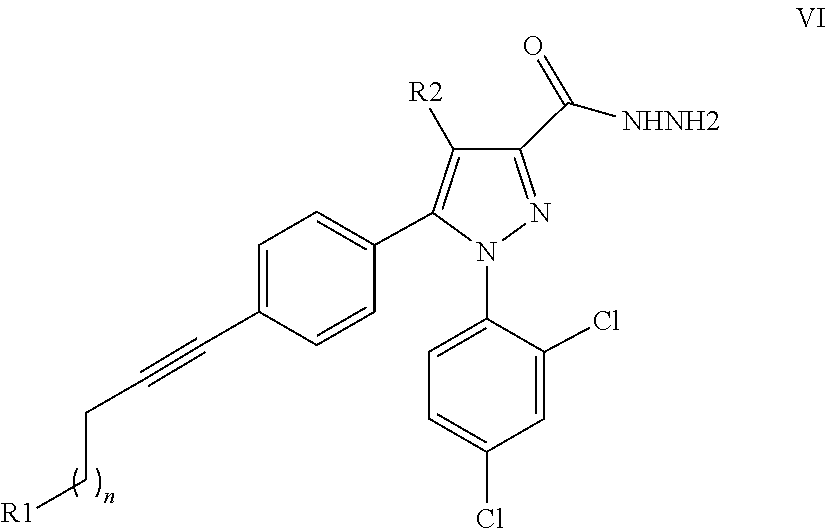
C1=C(N2N=C(C(=O)[NHNH2])C([R2])=C2C2=CC=C(C#CCC[R1])C=C2)C(Cl)=CC(Cl)=C1
